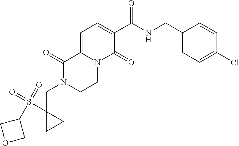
C(N1CCN2C(=CC=C(C(NCC3=CC=C(Cl)C=C3)=O)C2=O)C1=O)C1(S(=O)(=O)C2COC2)CC1
